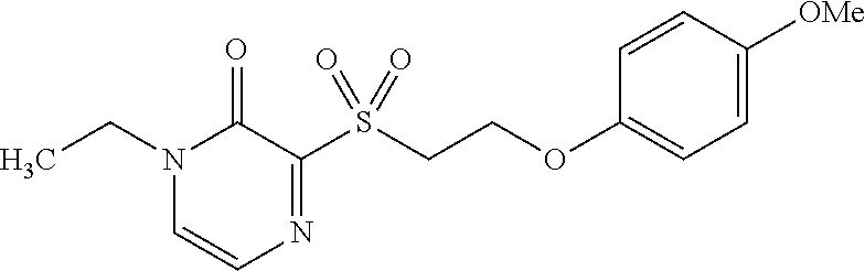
C(CS(C1=NC=CN(CC)C1=O)(=O)=O)OC1=CC=C([OMe])C=C1
